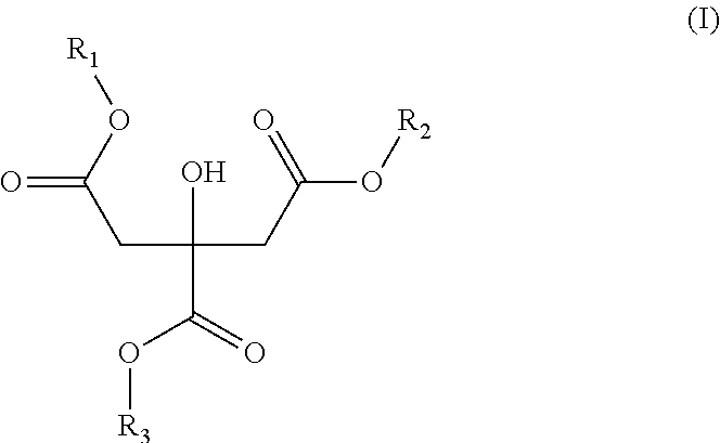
O=C(O[R1])CC(O)(CC(O[R2])=O)C(=O)O[R3]
